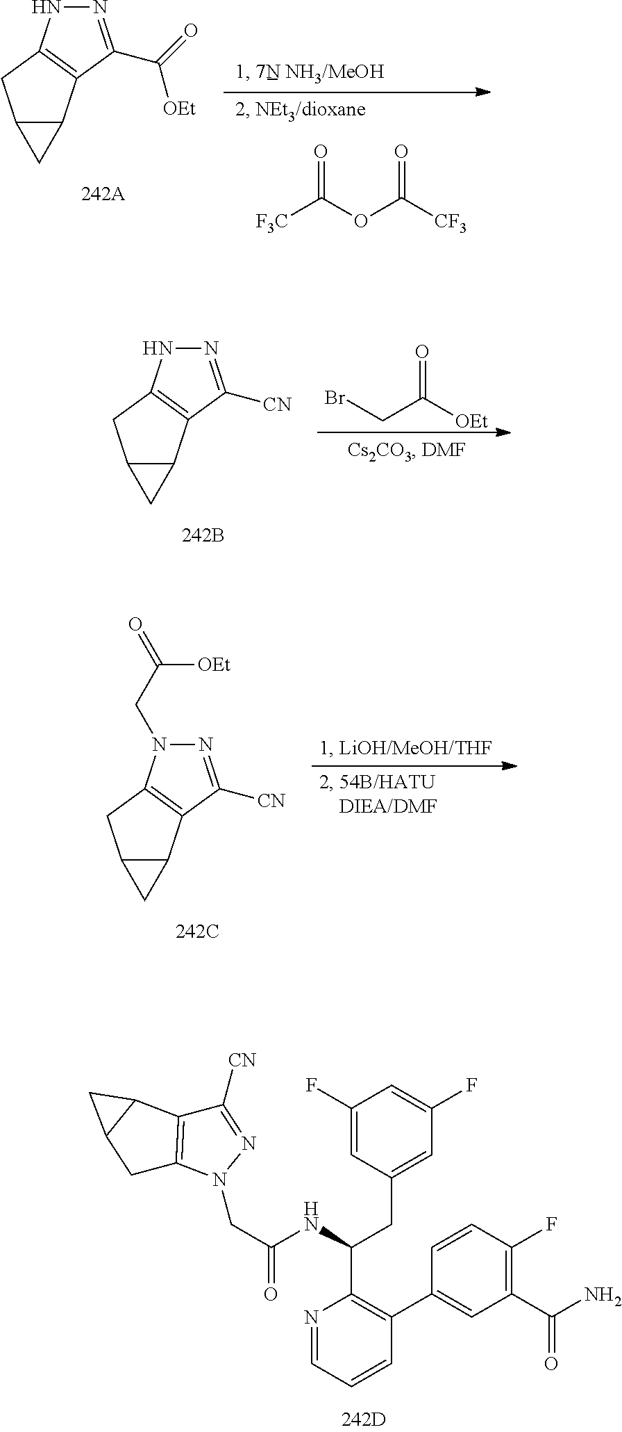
C1(F)=CC(CC(NC(CN2N=C([CN])C3=C2CC2C3C2)=O)C2=C(C3=CC(C(N)=O)=C(F)C=C3)C=CC=N2)=CC(F)=C1.C12C(C3=C(C1)NN=C3[CN])C2.O=C([OEt])CBr.C12C(C3=C(C1)N(CC([OEt])=O)N=C3[CN])C2.C12C(C3=C(C1)NN=C3C(=O)[OEt])C2.O=C(OC([CF3])=O)[F3C]
